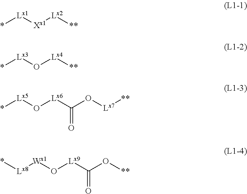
*[Lx1][Xx1][Lx2][**].*[Lx3]O[Lx4][**].*[Lx5]O[Lx6]C(O[Lx7][**])=O.[Lx8]([Wx1]O[Lx9]C(O[**])=O)*
